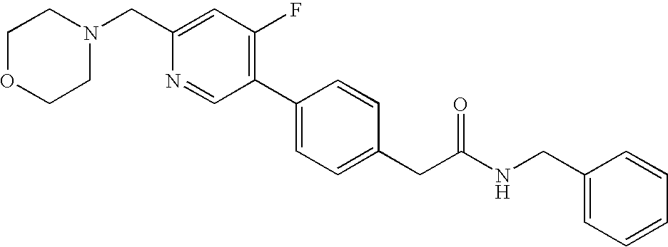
C1(CN2CCOCC2)=CC(F)=C(C2=CC=C(CC(NCC3=CC=CC=C3)=O)C=C2)C=N1
